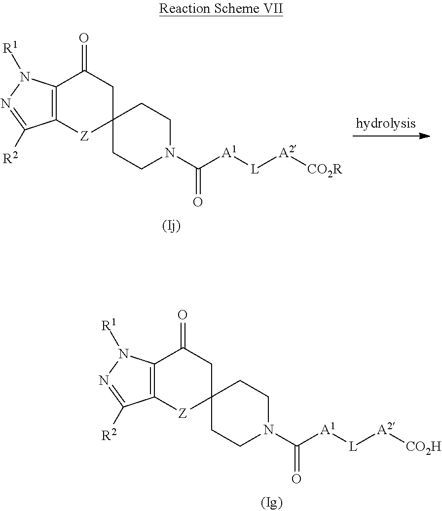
C12=C(N([R1])N=C1[R2])C(=O)CC1([Z]2)CCN(C([A1][L][A2][CO2H])=O)CC1.C12=C(N([R1])N=C1[R2])C(=O)CC1([Z]2)CCN(C([A1][L][A2][CO2R])=O)CC1
